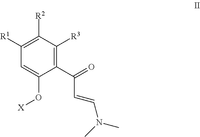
C1(C(=O)C=CN(C)C)=C([R3])C([R2])=C([R1])C=C1O[X]
